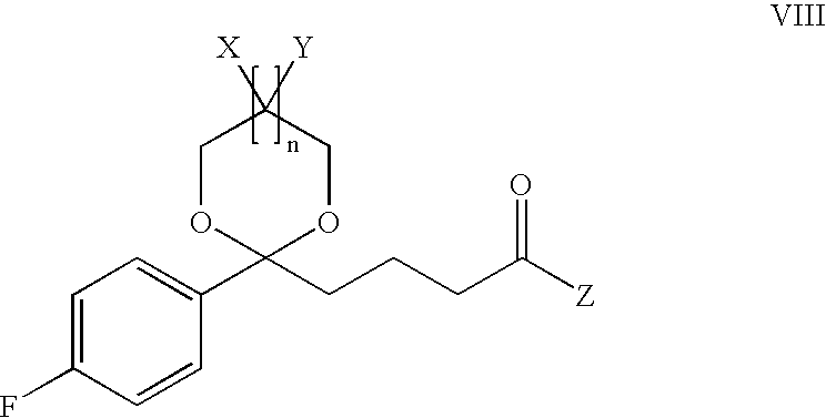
C1=C(F)C=CC(C2(CCCC([Z])=O)OCC([X])([Y])CO2)=C1
